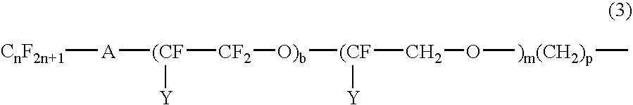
[CnF2n+1][A][(CF]([Y])[CF2][O)b][(CF](CO[)m(CH2)p]C)[Y]
